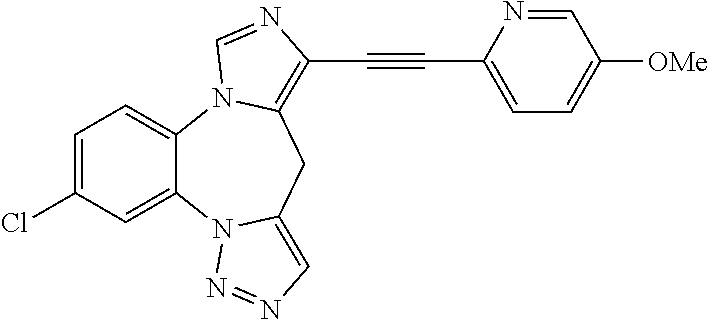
C1=C(Cl)C=C2C(=C1)N1C(=C(C#CC3=CC=C([OMe])C=N3)N=C1)CC1=CN=NN21
